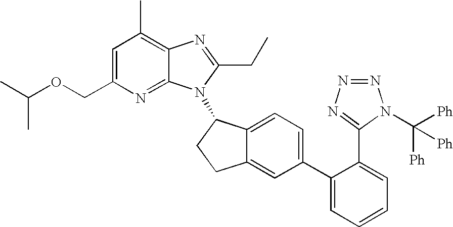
C1=C(COC(C)C)N=C2C(=C1C)N=C(CC)N2C1C2=CC=C(C3=CC=CC=C3C3=NN=NN3C([Ph])([Ph])[Ph])C=C2CC1
